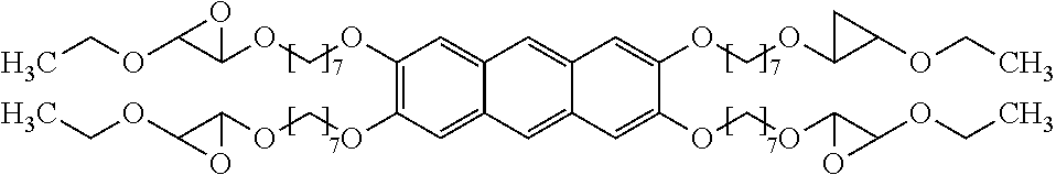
C1(OCOC2C(OCC)O2)=C(OCOC2C(OCC)O2)C=C2C(=C1)C=C1C(=C2)C=C(OCOC2C(OCC)O2)C(OCOC2C(OCC)C2)=C1
